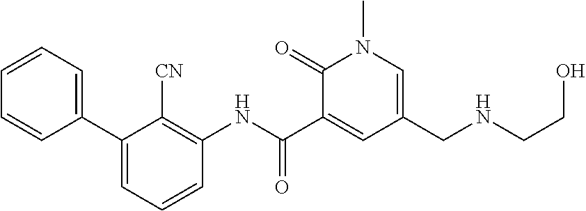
C1(=O)C(C(NC2=C([CN])C(C3=CC=CC=C3)=CC=C2)=O)=CC(CNCCO)=CN1C
